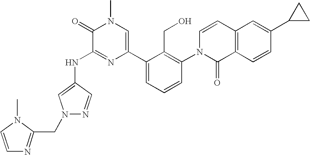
N(C1=NC(C2=CC=CC(N3C(=O)C4=C(C=C3)C=C(C3CC3)C=C4)=C2CO)=CN(C)C1=O)C1=CN(CC2=NC=CN2C)N=C1
